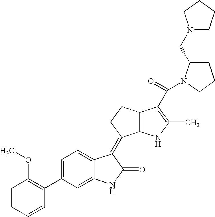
C1=C(C2=C(OC)C=CC=C2)C=C2C(=C1)C(=C1C3=C(CC1)C(C(N1C(CN4CCCC4)CCC1)=O)=C(C)N3)C(=O)N2
